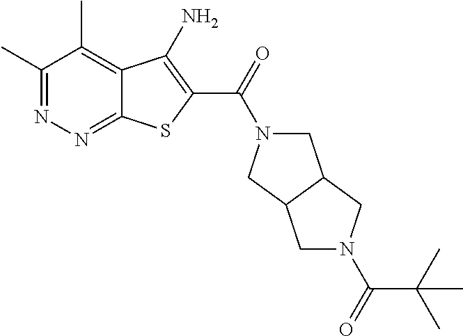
C1(C)=NN=C2C(=C1C)C(N)=C(C(=O)N1CC3C(C1)CN(C(C(C)(C)C)=O)C3)S2
